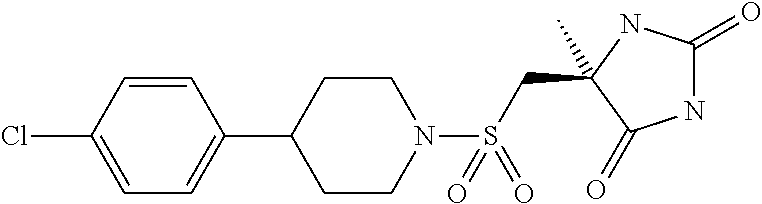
N1C(=O)NC(CS(N2CCC(C3=CC=C(Cl)C=C3)CC2)(=O)=O)(C)C1=O
